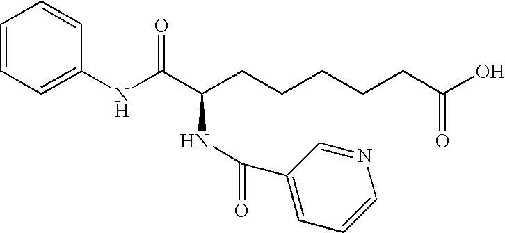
C1=CC=C(NC(C(CCCCCC(O)=O)NC(=O)C2=CC=CN=C2)=O)C=C1
